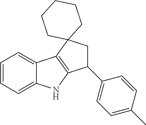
C1=CC=C2C(=C1)C1=C(N2)C(C2=CC=C(C)C=C2)CC12CCCCC2
